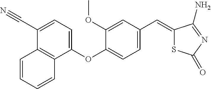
C1=CC=CC2=C1C(C#N)=CC=C2OC1=CC=C(C=C2SC(=O)N=C2N)C=C1OC
